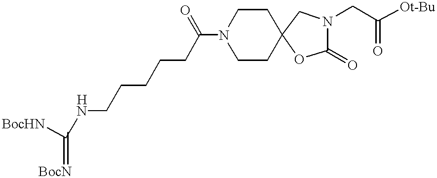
C1CC2(CCN1C(CCCCCNC([BocHN])=[BocN])=O)OC(=O)N(CC(=O)[Ot-Bu])C2
